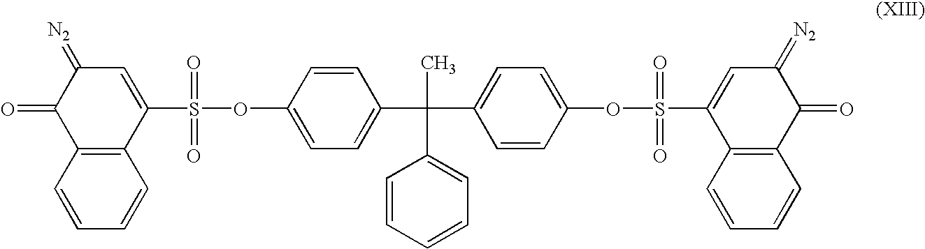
C12=C(C(S(OC3=CC=C(C(C)(C4=CC=CC=C4)C4=CC=C(OS(C5=CC(=[N2])C(=O)C6=C5C=CC=C6)(=O)=O)C=C4)C=C3)(=O)=O)=CC(=[N2])C1=O)C=CC=C2
